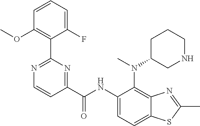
C1(F)=CC=CC(OC)=C1C1=NC=CC(C(NC2=CC=C3C(=C2N(C)C2CNCCC2)N=C(C)S3)=O)=N1
